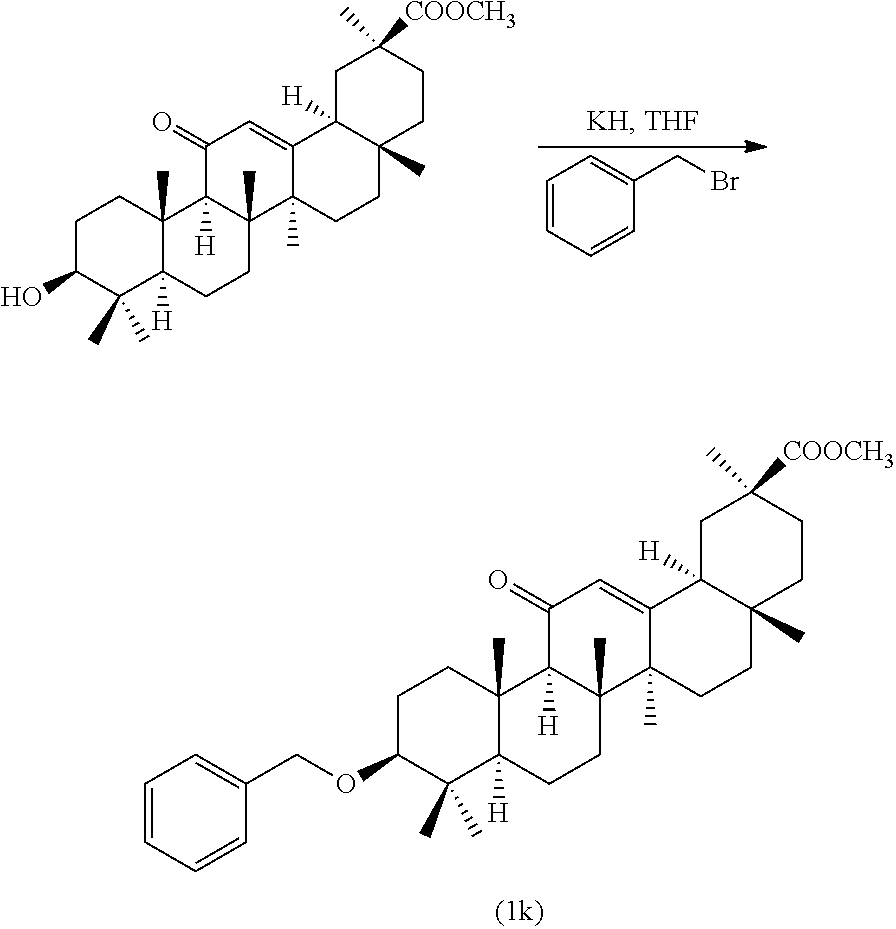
C1C(O)C(C)(C)C2([H])C(C)(C1)C1([H])C(C)(CC2)C2(C)C(=CC1=O)C1([H])C(C)(CC2)CCC(C)([COOCH3])C1.C1=CC=CC(CBr)=C1.C1C(OCC2=CC=CC=C2)C(C)(C)C2([H])C(C)(C1)C1([H])C(C)(CC2)C2(C)C(=CC1=O)C1([H])C(C)(CC2)CCC(C)([COOCH3])C1
